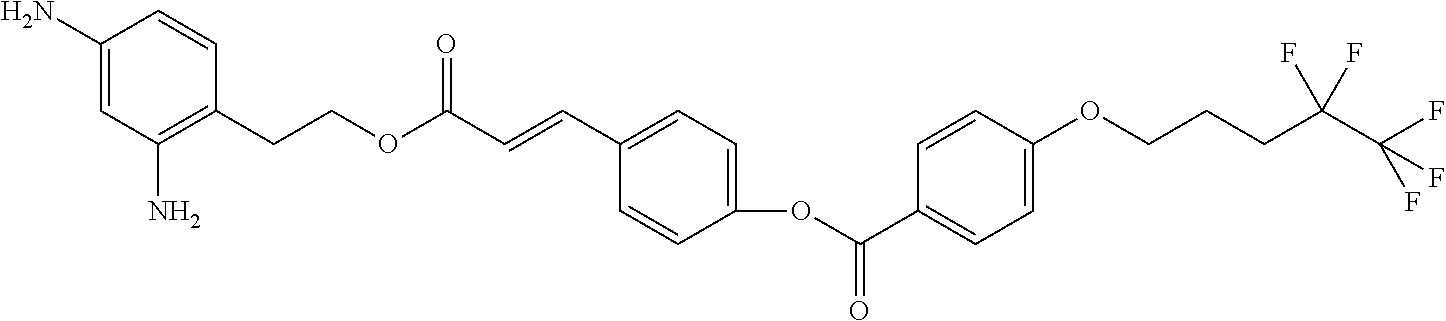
C1(N)=CC(N)=C(CCOC(C=CC2=CC=C(OC(=O)C3=CC=C(OCCCC(C(F)(F)F)(F)F)C=C3)C=C2)=O)C=C1
